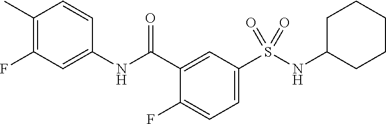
C1(C)=C(F)C=C(NC(C2=CC(S(NC3CCCCC3)(=O)=O)=CC=C2F)=O)C=C1
